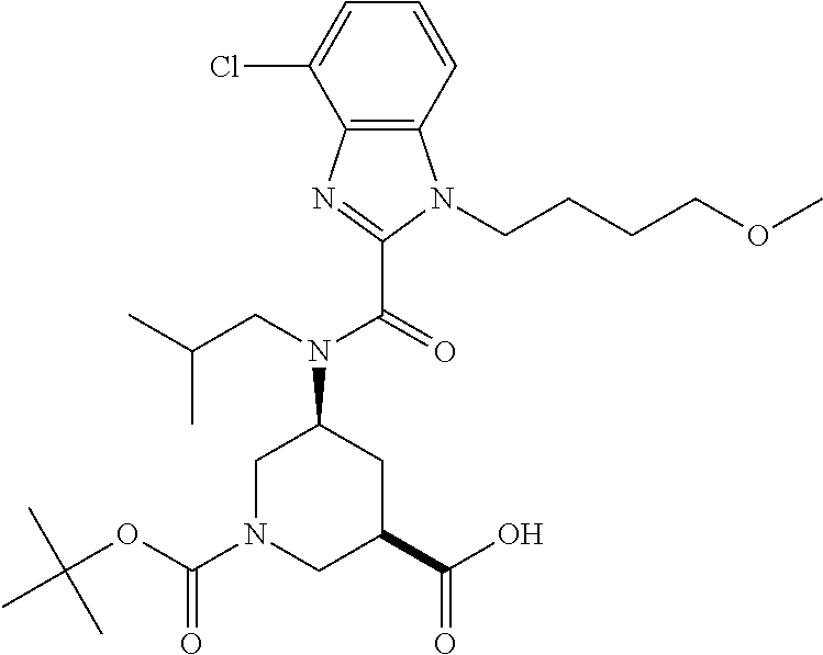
C12=C(C=CC=C1Cl)N(CCCCOC)C(C(N(C1CN(C(OC(C)(C)C)=O)CC(C(O)=O)C1)CC(C)C)=O)=N2
